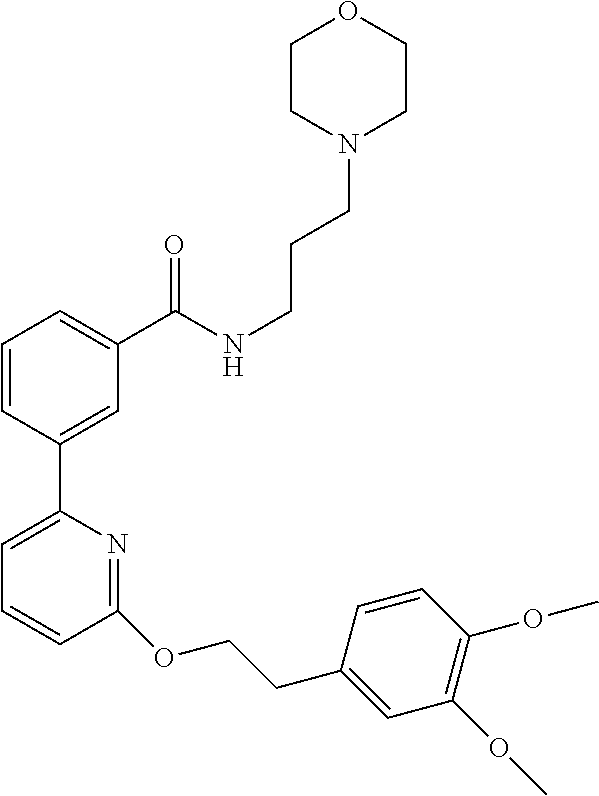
C1=CC(C2=CC=CC(OCCC3=CC(OC)=C(OC)C=C3)=N2)=CC(C(NCCCN2CCOCC2)=O)=C1
